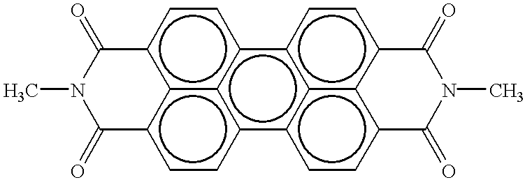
C1(=O)c2c3c(ccc4c3c(cc2)c2c3c4ccc4c3c(cc2)C(=O)N(C)C4=O)C(=O)N1C
